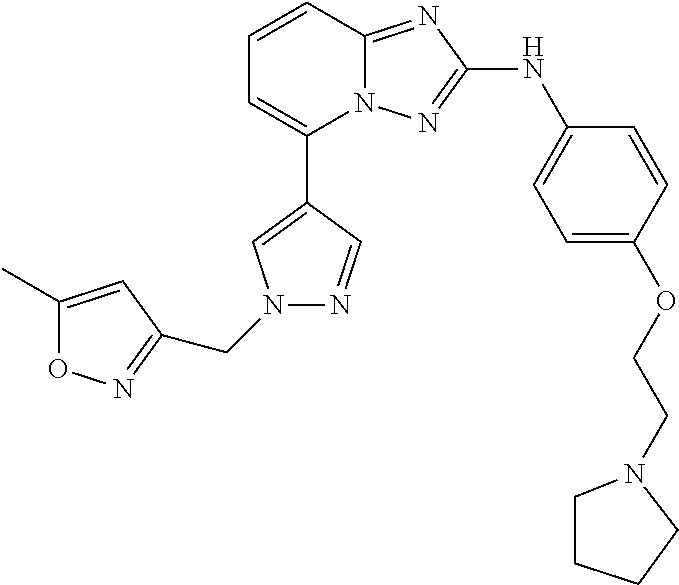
C1=CC2=NC(NC3=CC=C(OCCN4CCCC4)C=C3)=NN2C(C2=CN(CC3=NOC(C)=C3)N=C2)=C1
